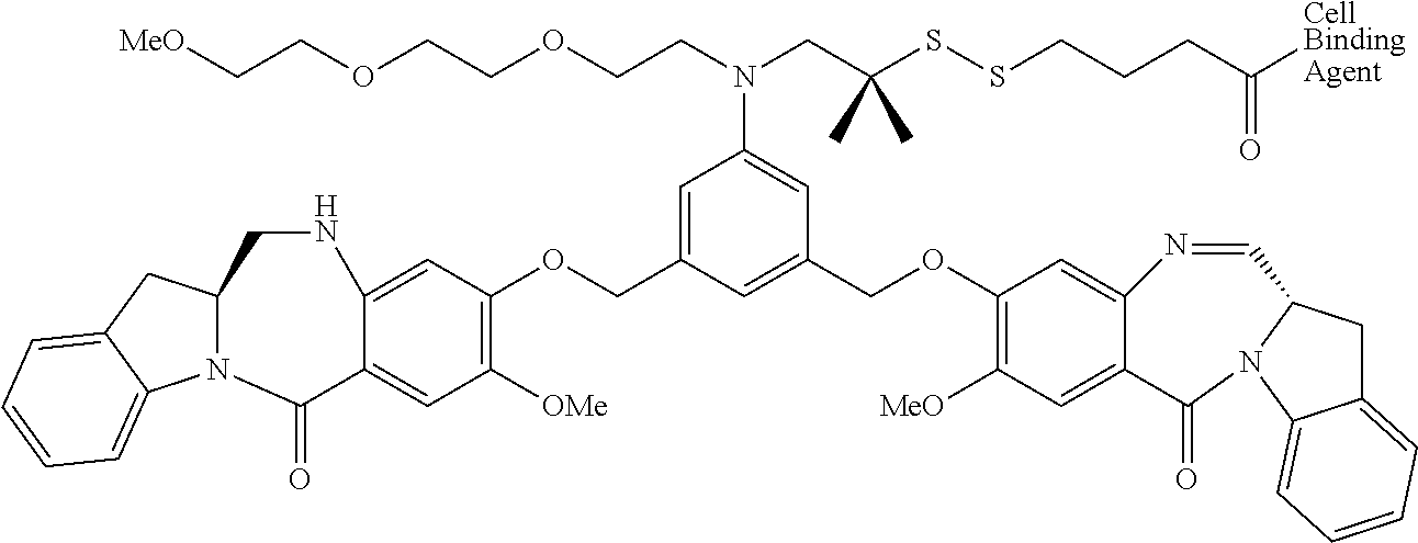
C12=CC(OCC3=CC(N(CCOCCOCC[MeO])CC(SSCCCC([CellBindingAgent])=O)(C)C)=CC(COC4=C([MeO])C=C5C(=C4)N=CC4CC6=CC=CC=C6N4C5=O)=C3)=C([OMe])C=C1C(=O)N1C(CN2)CC2=CC=CC=C12
